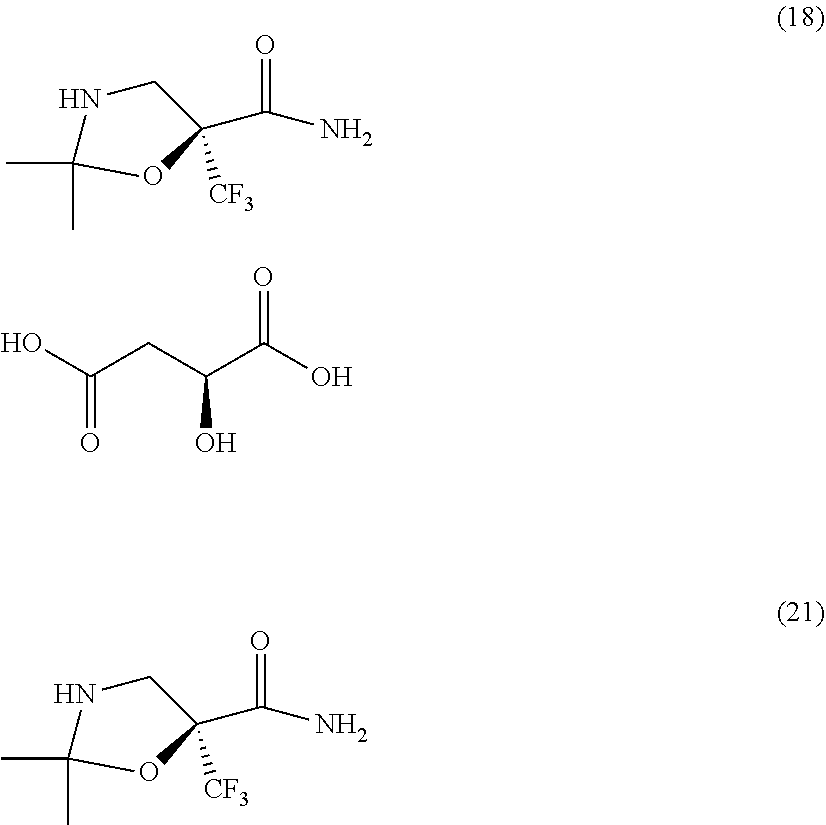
C1(C(N)=O)([CF3])CNC(C)(C)O1.OC(CC(C(O)=O)O)=O.C1(C(N)=O)([CF3])CNC(C)(C)O1
